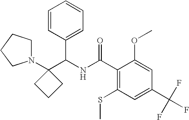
N1(C2(C(NC(C3=C(SC)C=C(C(F)(F)F)C=C3OC)=O)C3=CC=CC=C3)CCC2)CCCC1
